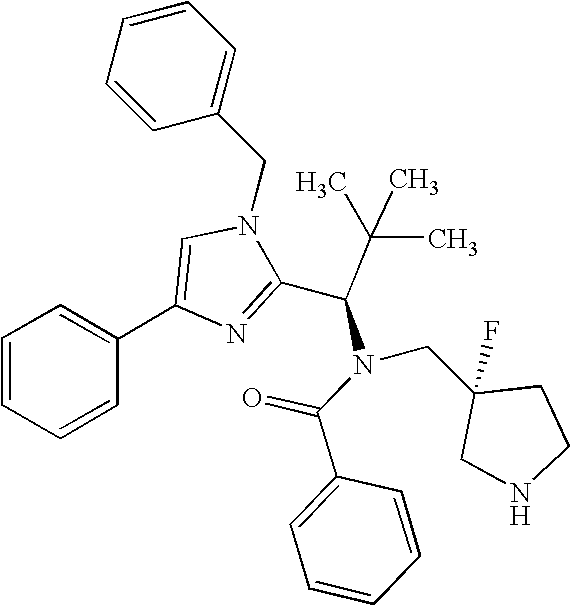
N1(CC2=CC=CC=C2)C=C(C2=CC=CC=C2)N=C1C(C(C)(C)C)N(C(C1=CC=CC=C1)=O)CC1(F)CCNC1
